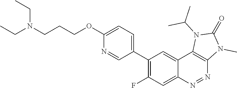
C1(C2=C(F)C=C3C(=C2)C2=C(N=N3)N(C)C(=O)N2C(C)C)=CC=C(OCCCN(CC)CC)N=C1
